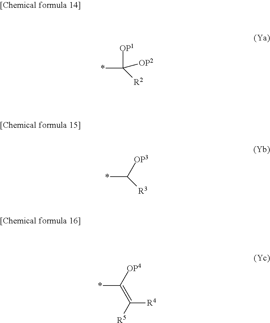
*C([OP1])([OP2])[R2].*C([OP3])[R3].*C([OP4])=C([R5])[R4]
